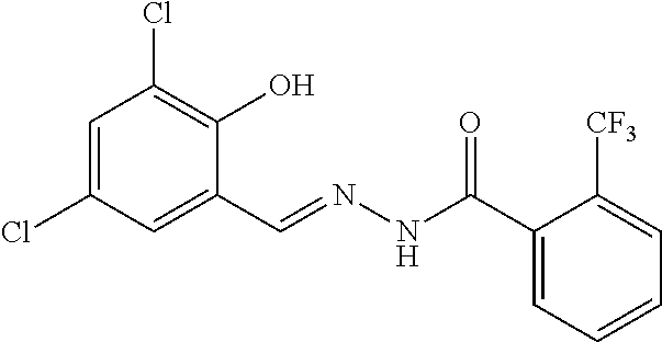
C1=C(Cl)C=C(C=NNC(C2=CC=CC=C2[CF3])=O)C(O)=C1Cl
